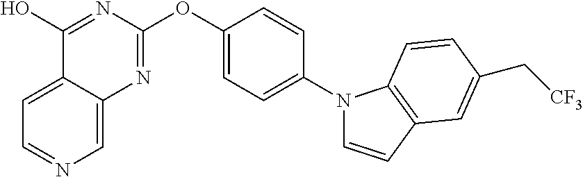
C1=C2C(=CN=C1)N=C(OC1=CC=C(N3C=CC4=C3C=CC(C[CF3])=C4)C=C1)N=C2O
